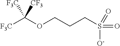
[F3C]C(OCCCS(=O)([O-])=O)([F3C])[CF3]
